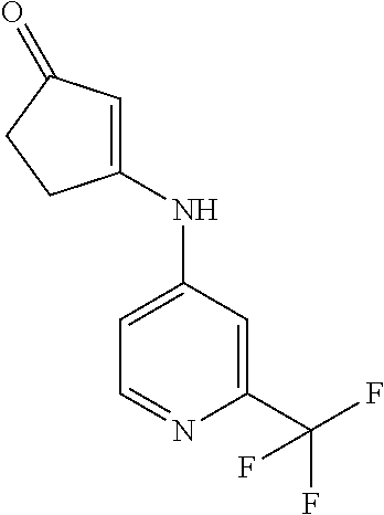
C1=NC(C(F)(F)F)=CC(NC2=CC(=O)CC2)=C1
